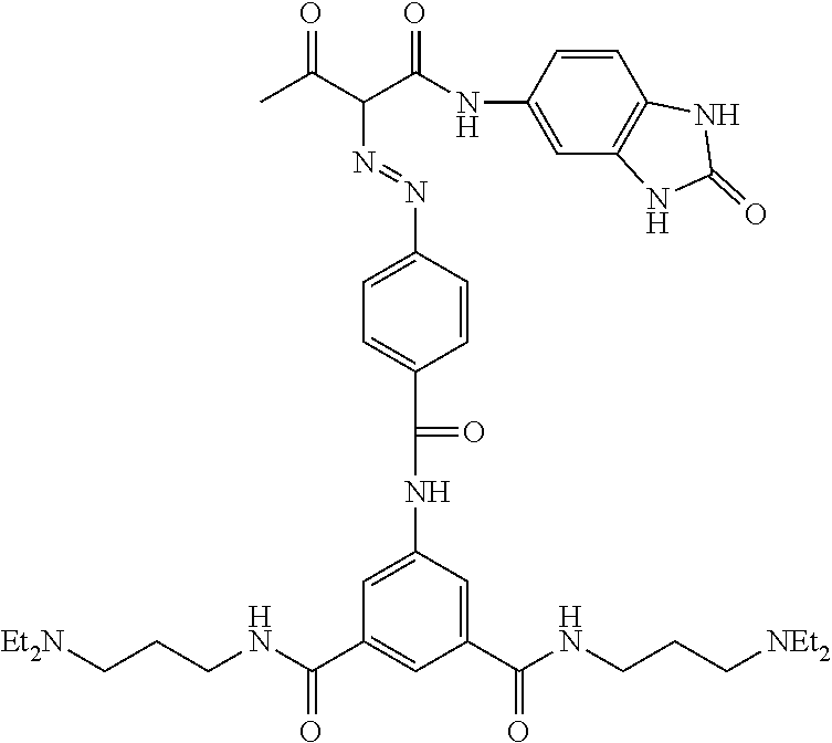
[Et2N]CCCNC(C1=CC(C(NCCC[NEt2])=O)=CC(NC(C2=CC=C(N=NC(C(C)=O)C(NC3=CC4=C(NC(=O)N4)C=C3)=O)C=C2)=O)=C1)=O
